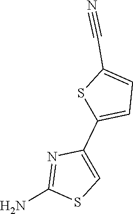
C1(C#N)=CC=C(C2=CSC(N)=N2)S1
